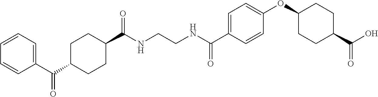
C(NCCNC(C1=CC=C(OC2CCC(C(O)=O)CC2)C=C1)=O)(=O)C1CCC(C(C2=CC=CC=C2)=O)CC1
